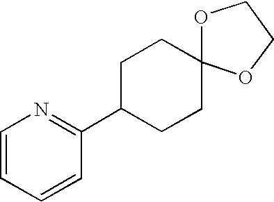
C1=CC=CC(C2CCC3(CC2)OCCO3)=N1
